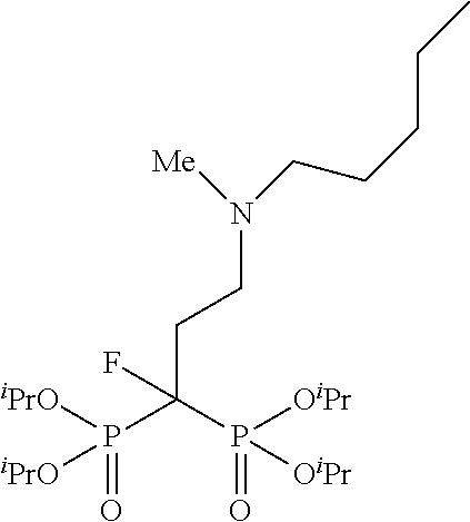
[iPrO]P([iPrO])(=O)C(P([OiPr])([OiPr])=O)(F)CCN([Me])CCCCC
